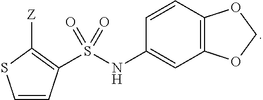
[Z]C1=C(S(NC2=CC3=C(C=C2)OCO3)(=O)=O)C=CS1
